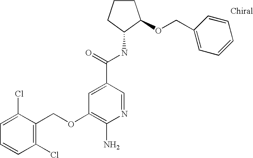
C1=C(Cl)C(COC2=C(N)N=CC(C(=O)NC3C(OCC4=CC=CC=C4)CCC3)=C2)=C(Cl)C=C1
